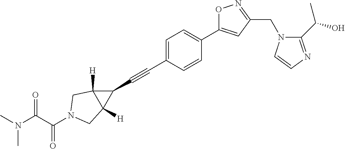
C1=C(C#CC2C3([H])C2([H])CN(C(C(N(C)C)=O)=O)C3)C=CC(C2=CC(CN3C(C(O)C)=NC=C3)=NO2)=C1
